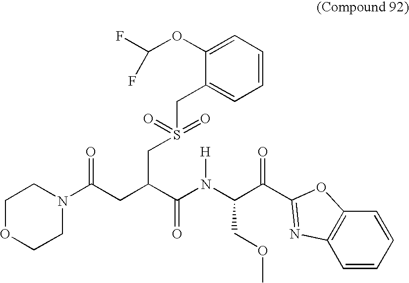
C1OCCN(C(CC(C(=O)N([H])C(COC)C(=O)C2=NC3=C(C=CC=C3)O2)CS(=O)(=O)CC2=CC=CC=C2OC(F)F)=O)C1
